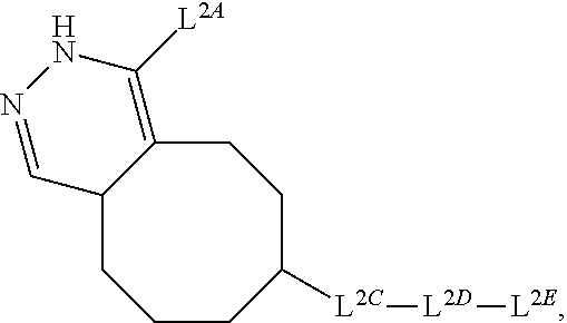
C1CC([L2C][L2D][L2E])CCC2=C([L2A])NN=CC2C1
